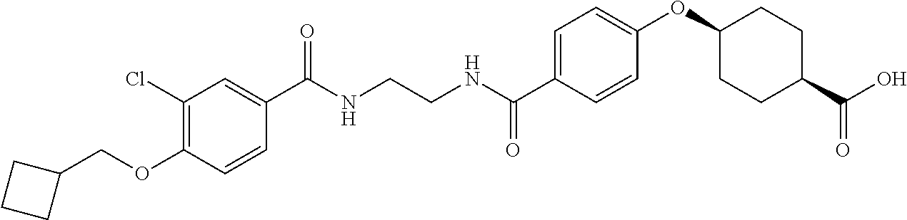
C1(C(NCCNC(C2=CC=C(OC3CCC(C(O)=O)CC3)C=C2)=O)=O)=CC(Cl)=C(OCC2CCC2)C=C1
